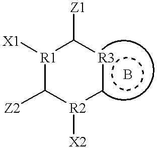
[R1]1([X1])C([Z2])[R2]([X2])C[R3]C1[Z1]
